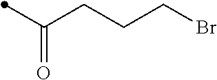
C(CC(C)=O)CBr
